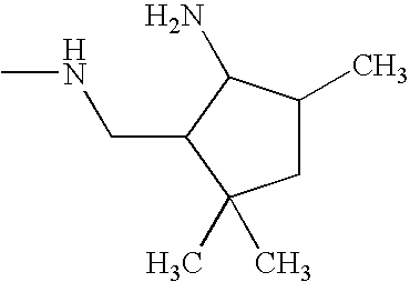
CNCC1C(C)(C)CC(C)C1N
